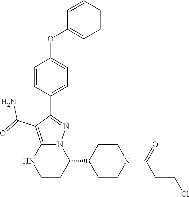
C1=CC(C2=NN3C(=C2C(N)=O)NCCC3C2CCN(C(CCCl)=O)CC2)=CC=C1OC1=CC=CC=C1
